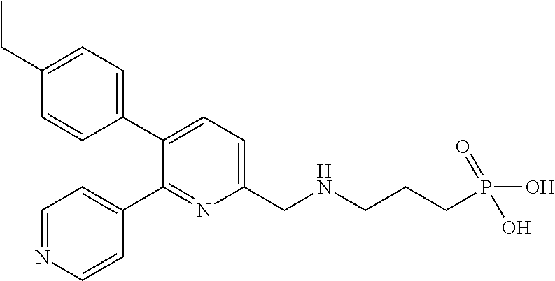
C1(CC)=CC=C(C2=CC=C(CNCCCP(=O)(O)O)N=C2C2=CC=NC=C2)C=C1
